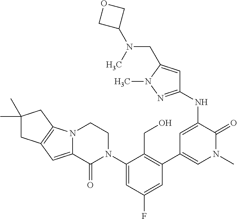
C(N(C)C1COC1)C1=CC(NC2=CC(C3=C(CO)C(N4CCN5C(=CC6=C5CC(C)(C)C6)C4=O)=CC(F)=C3)=CN(C)C2=O)=NN1C
